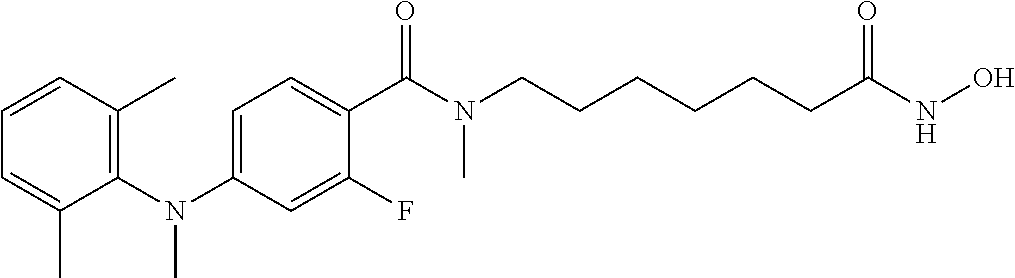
N(C1=C(C)C=CC=C1C)(C1=CC=C(C(N(CCCCCCC(NO)=O)C)=O)C(F)=C1)C
